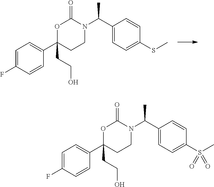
O1C(CCO)(C2=CC=C(F)C=C2)CCN(C(C2=CC=C(SC)C=C2)C)C1=O.O1C(CCO)(C2=CC=C(F)C=C2)CCN(C(C2=CC=C(S(C)(=O)=O)C=C2)C)C1=O
